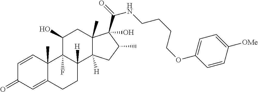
C1=CC2(C)C(=CC1=O)CCC1([H])C2(F)C(O)CC2(C)C1([H])CC(C)C2(C(=O)NCCCCOC1=CC=C([OMe])C=C1)O
